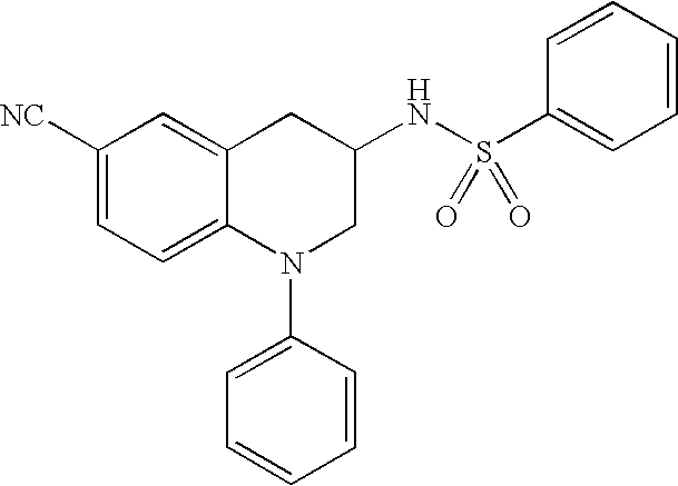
C1([NC])=CC=C2C(=C1)CC(NS(C1=CC=CC=C1)(=O)=O)CN2C1=CC=CC=C1
